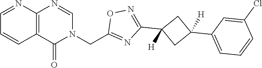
C12=C(C(=O)N(CC3=NC(C4([H])CC(C5=CC=CC(Cl)=C5)([H])C4)=NO3)C=N1)C=CC=N2
